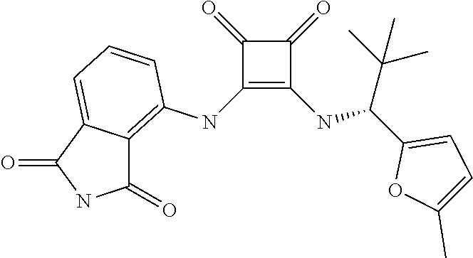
C1(NC2=C3C(=CC=C2)C(=O)NC3=O)=C(NC(C2=CC=C(C)O2)C(C)(C)C)C(=O)C1=O
